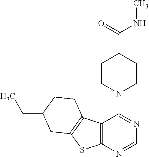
C12=C(N=CN=C1N1CCC(C(NC)=O)CC1)SC1=C2CCC(CC)C1
